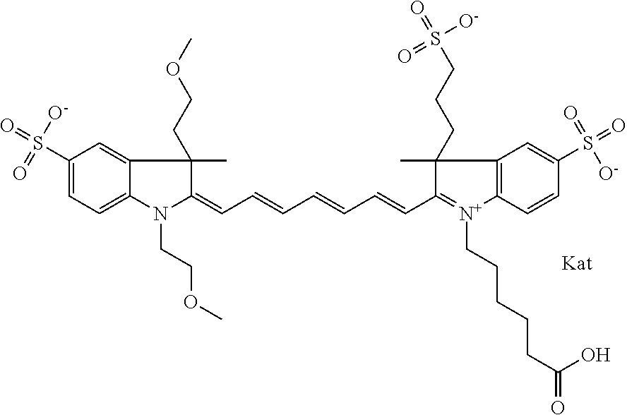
N1(CCOC)C(=CC=CC=CC=CC2=[N+](CCCCCC(=O)O)C3=C(C2(C)CCCS(=O)(=O)[O-])C=C(S(=O)(=O)[O-])C=C3)C(C)(CCOC)C2=CC(S(=O)(=O)[O-])=CC=C12
